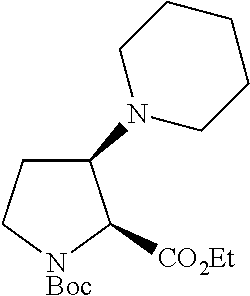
C1(N2CCCCC2)CC[NBoc]C1[CO2Et]
